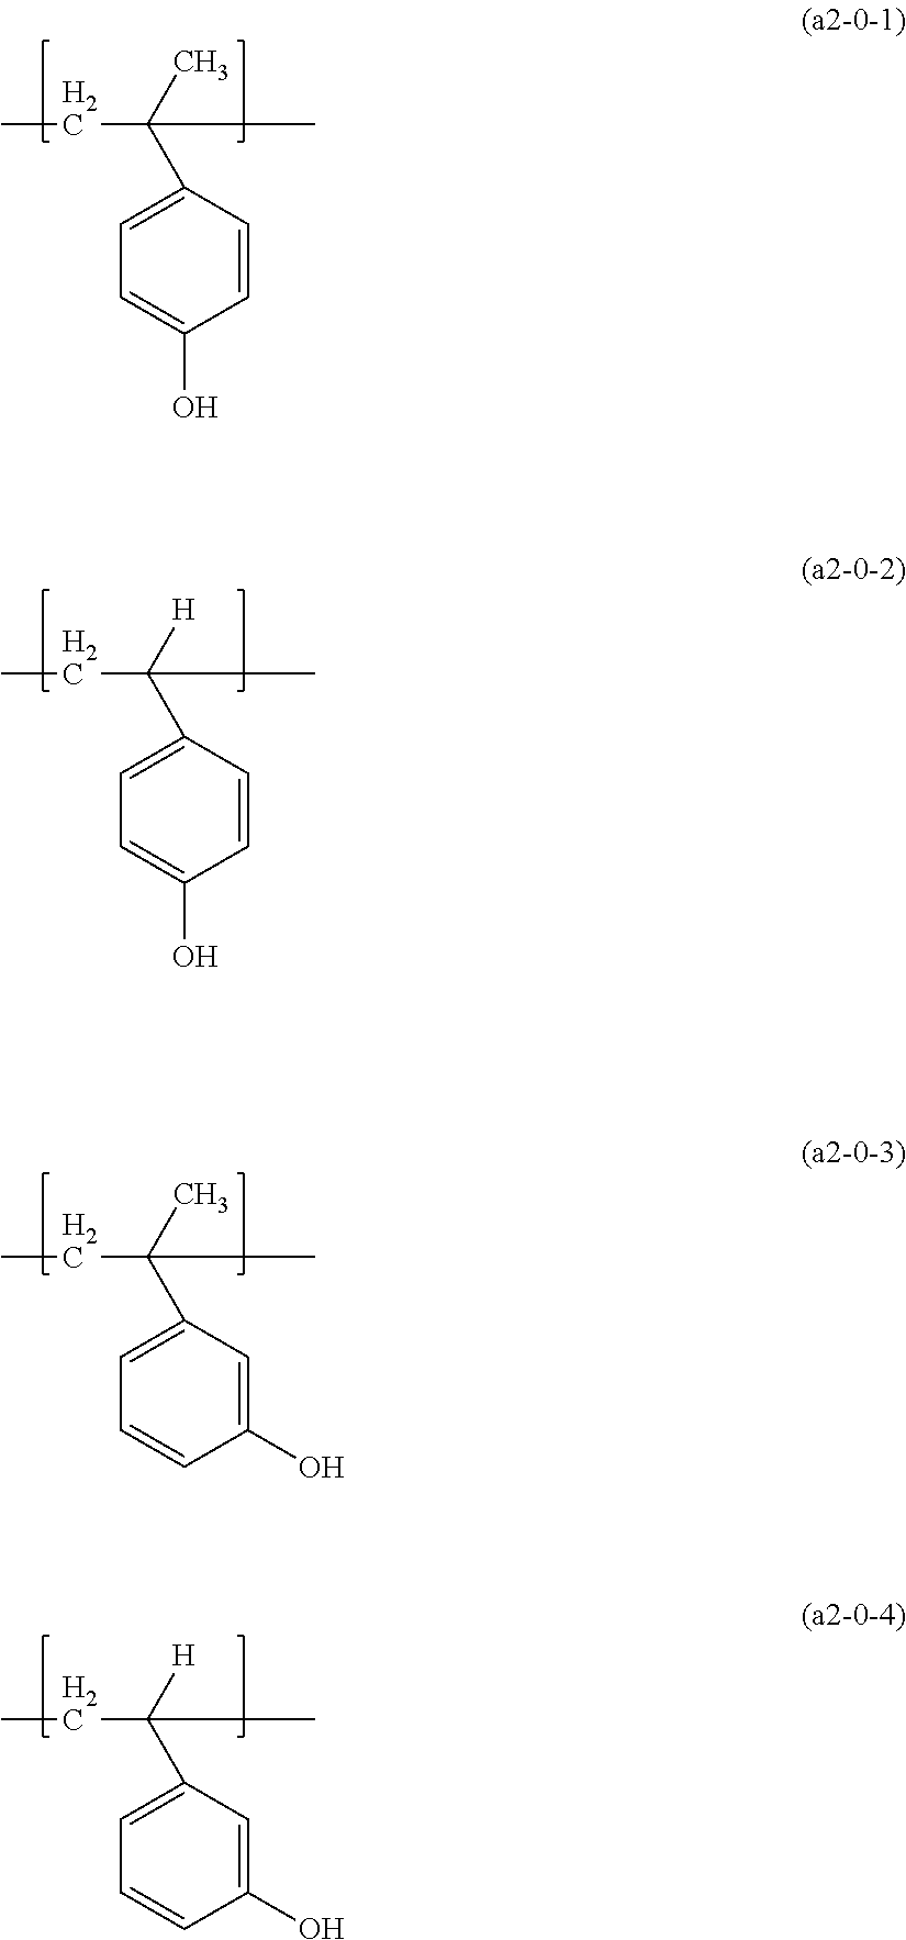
CCC(C1=CC=C(O)C=C1)(C)C.CCC(C1=CC=C(O)C=C1)([H])C.CCC(C1=CC=CC(O)=C1)(C)C.CCC(C1=CC=CC(O)=C1)([H])C
